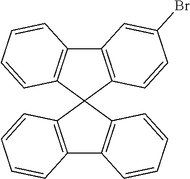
C12=C(C3(C4=C1C=CC=C4)C1=C(C4=C3C=CC=C4)C=CC=C1)C=CC(Br)=C2
